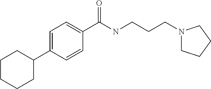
C1=C(C2CCCCC2)C=CC(C(NCCCN2CCCC2)=O)=C1
